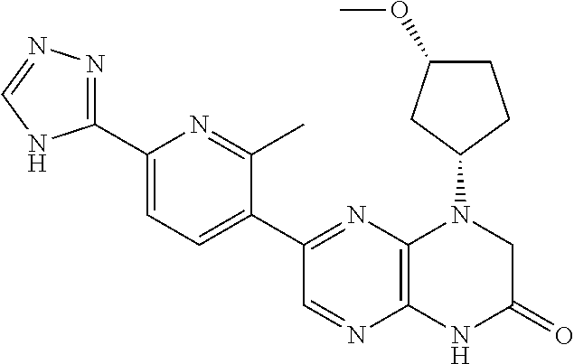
C12=C(N=C(C3=CC=C(C4=NN=CN4)N=C3C)C=N1)N(C1CC(OC)CC1)CC(=O)N2
